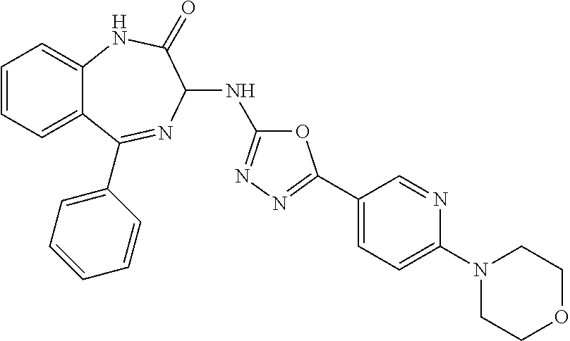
C1=CC=C2C(=C1)NC(=O)C(NC1=NN=C(C3=CC=C(N4CCOCC4)N=C3)O1)N=C2C1=CC=CC=C1
